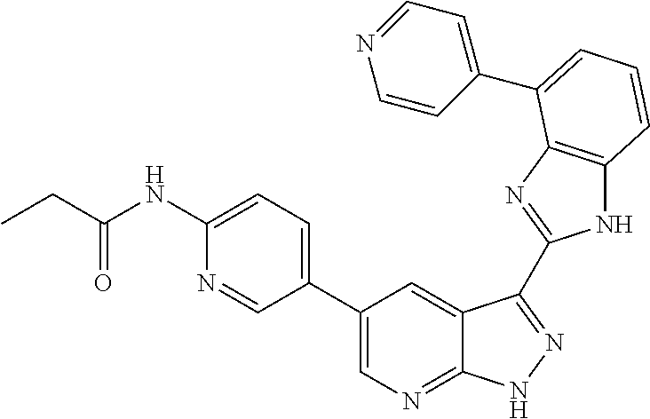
C1(C2=CN=C3C(=C2)C(C2=NC4=C(N2)C=CC=C4C2=CC=NC=C2)=NN3)=CC=C(NC(=O)CC)N=C1
